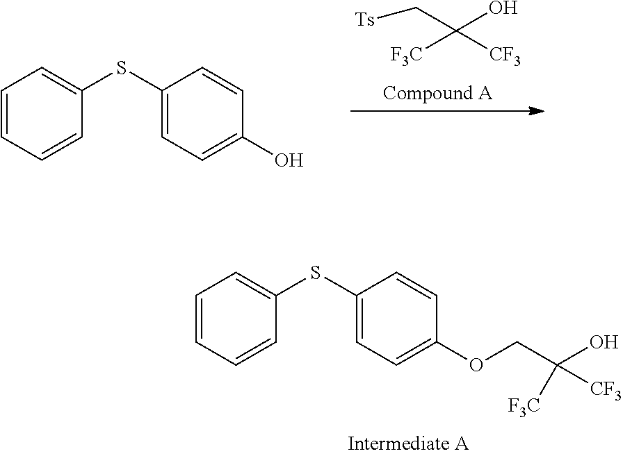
C1=CC=CC(SC2=CC=C(OCC([CF3])([F3C])O)C=C2)=C1.[Ts]CC([CF3])(O)[F3C].C1=CC=CC(SC2=CC=C(O)C=C2)=C1
